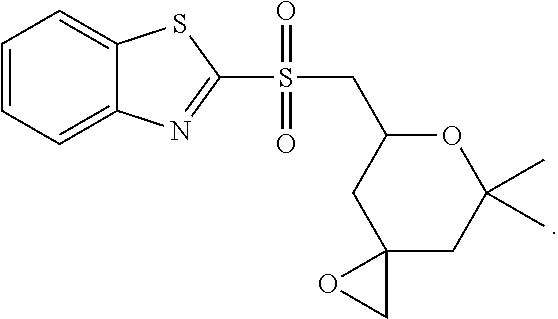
C1=CC=C2C(=C1)SC(S(CC1CC3(CC(C)(C)O1)OC3)(=O)=O)=N2
